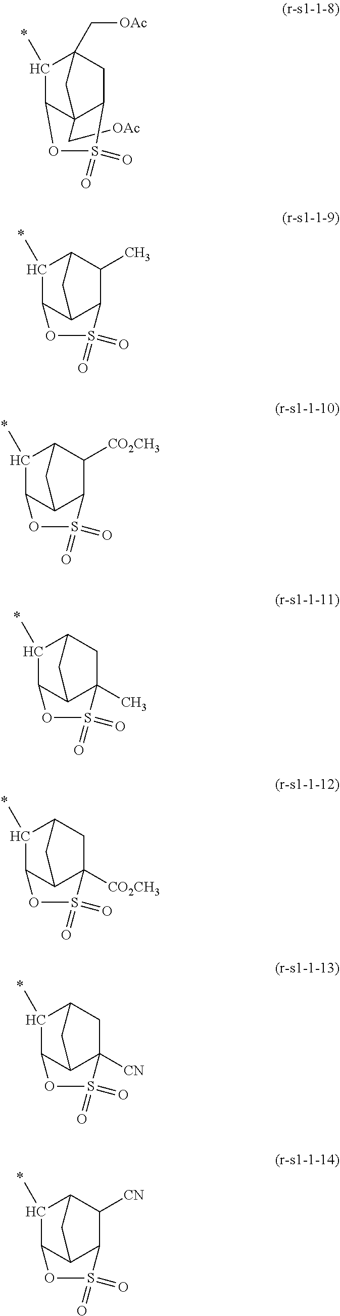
C1(C)C2C3(C[OAc])CC1(C[OAc])CC3S(=O)(=O)O2.C1(C)C2C3C(C(C)C1C3)S(=O)(=O)O2.C1(C)C2C3C(C([CO2CH3])C1C3)S(=O)(=O)O2.C1(C)C2C3C(C)(CC1C3)S(=O)(=O)O2.C1(C)C2C3C([CO2CH3])(CC1C3)S(=O)(=O)O2.C1(C)C2C3C([CN])(CC1C3)S(=O)(=O)O2.C1(C)C2C3C(C([CN])C1C3)S(=O)(=O)O2
